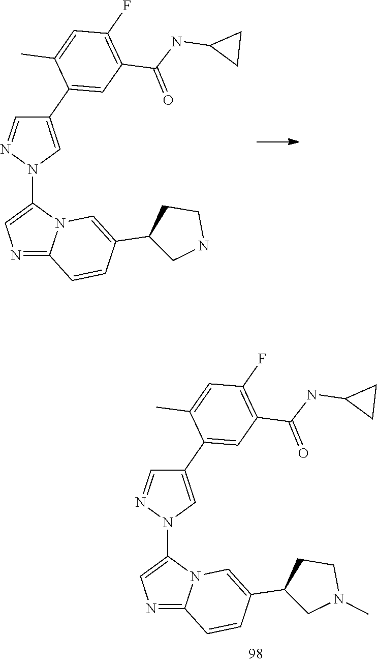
C1(C2=CN(C3=CN=C4C=CC(C5CCNC5)=CN43)N=C2)=CC(C(NC2CC2)=O)=C(F)C=C1C.C1(C2=CN(C3=CN=C4C=CC(C5CCN(C)C5)=CN43)N=C2)=CC(C(NC2CC2)=O)=C(F)C=C1C
